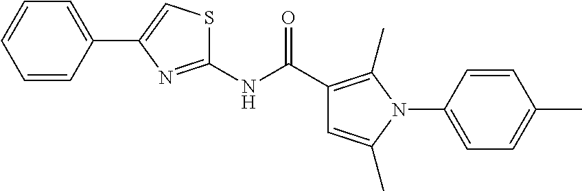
C1(NC(=O)C2=C(C)N(C3=CC=C(C)C=C3)C(C)=C2)=NC(C2=CC=CC=C2)=CS1
